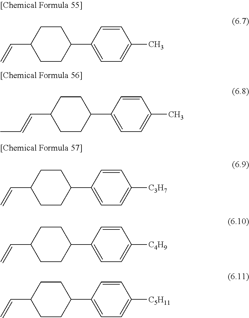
C1(C=C)CCC(C2=CC=C(C)C=C2)CC1.C1(C=CC)CCC(C2=CC=C(C)C=C2)CC1.C1(C=C)CCC(C2=CC=C([C3H7])C=C2)CC1.C1(C=C)CCC(C2=CC=C([C4H9])C=C2)CC1.C1(C=C)CCC(C2=CC=C([C5H11])C=C2)CC1
